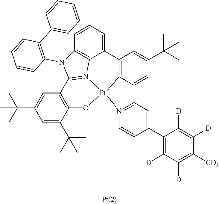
C12=C3C(=CC(C(C)(C)C)=C1)C1=N(C=CC(C4=C([D])C([D])=C([CD3])C([D])=C4[D])=C1)[Pt]31N3=C(N(C4=C(C5=CC=CC=C5)C=CC=C4)C4=C3C2=CC=C4)C2=C(C(C(C)(C)C)=CC(C(C)(C)C)=C2)O1
